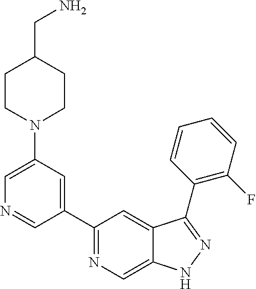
C1(N2CCC(CN)CC2)=CN=CC(C2=NC=C3C(=C2)C(C2=C(F)C=CC=C2)=NN3)=C1
